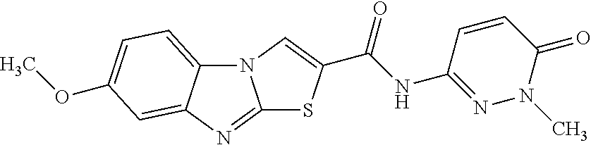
N12C3=CC=C(OC)C=C3N=C1SC(C(NC1=NN(C)C(=O)C=C1)=O)=C2
